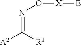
[X](ON=C([A2])[R1])[E]
